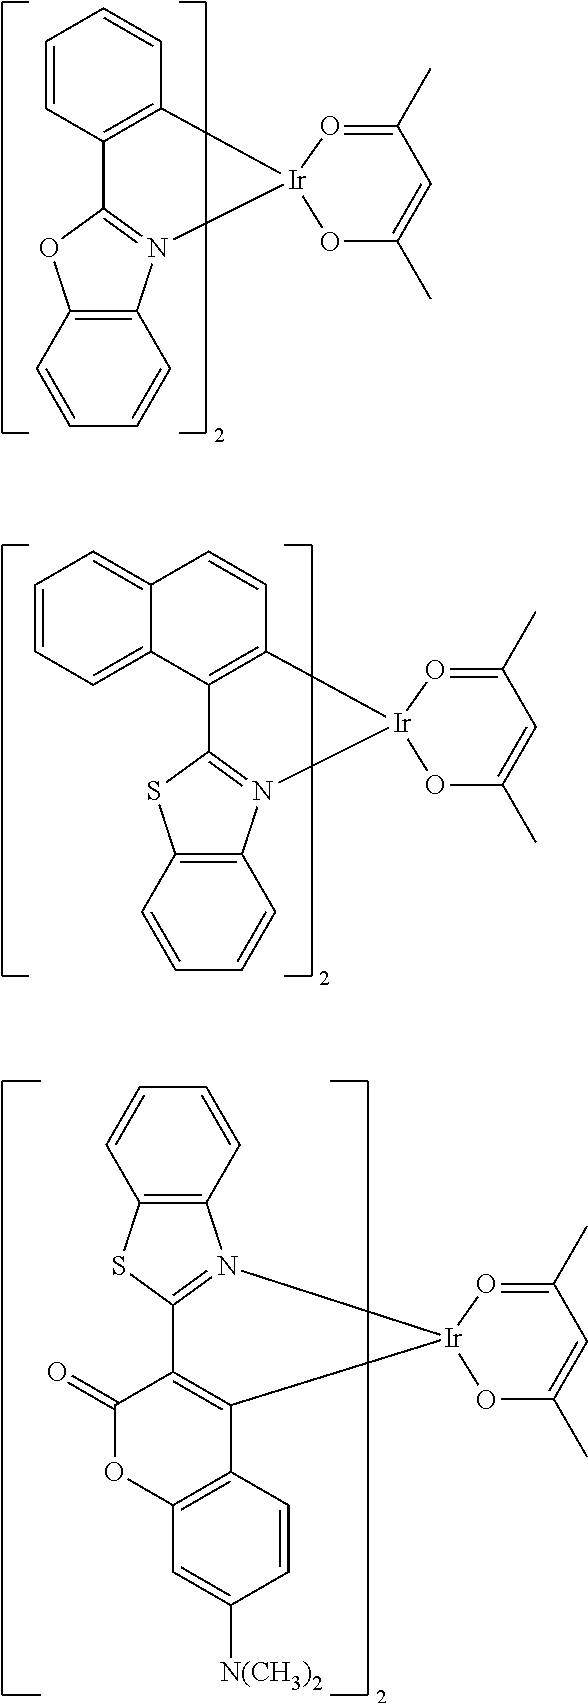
O1C(C)=CC(C)=O[Ir]12N1=C(OC3=C1C=CC=C3)C1=C2C=CC=C1.O1C(C)=CC(C)=O[Ir]12N1=C(SC3=C1C=CC=C3)C1=C2C=CC2=CC=CC=C12.O1C(C)=CC(C)=O[Ir]12N1=C(SC3=C1C=CC=C3)C1=C2C2=C(OC1=O)C=C([N(CH3)2])C=C2
